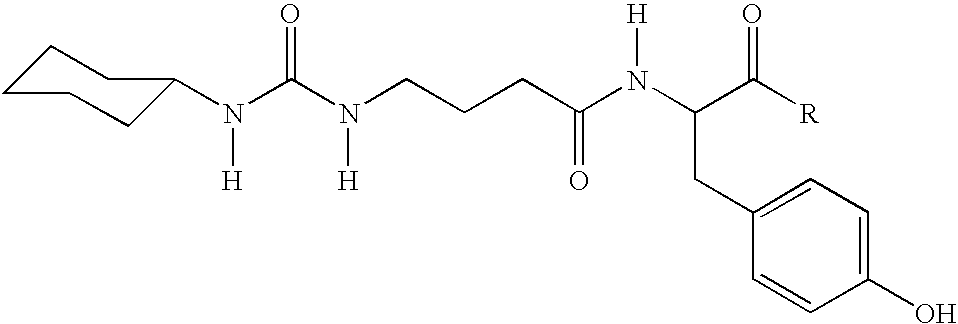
N(C(N(CCCC(N([H])C(C([R])=O)CC1=CC=C(O)C=C1)=O)[H])=O)([H])C1CCCCC1
